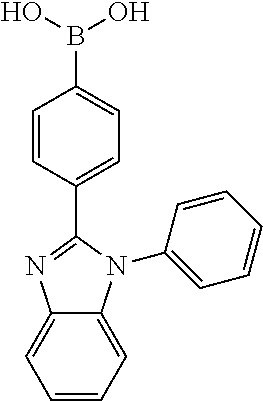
C12=CC=CC=C1N(C1=CC=CC=C1)C(C1=CC=C(B(O)O)C=C1)=N2
